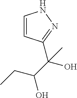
C1=CC(C(O)(C(O)CC)C)=NN1
